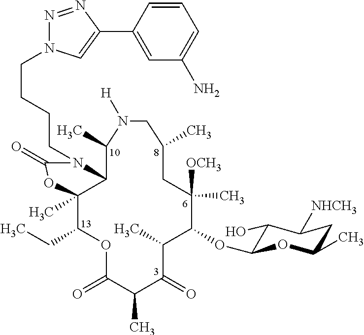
C12C(C)(C(CC)OC(=O)C(C)C(=O)C(C)C(OC3C(O)C([NHCH3])CC(C)O3)C(C)([OCH3])CC(C)CN([H])C1C)OC(=O)N2CCCCN1N=NC(C2=CC(N)=CC=C2)=C1
